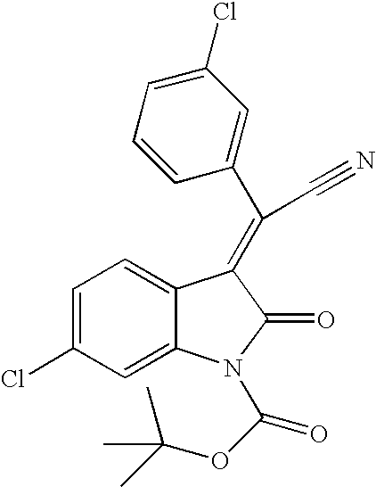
C1=C(Cl)C=C2C(=C1)C(=C(C#N)C1=CC(Cl)=CC=C1)C(=O)N2C(OC(C)(C)C)=O
